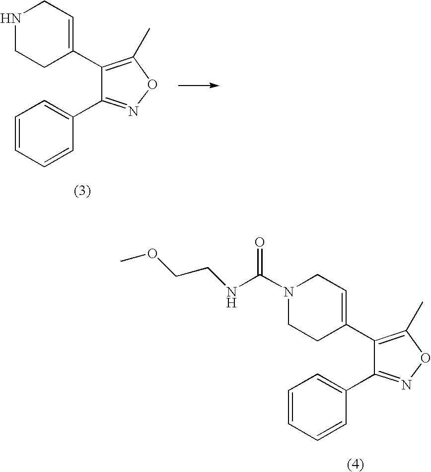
C1N(C(NCCOC)=O)CCC(C2=C(C)ON=C2C2=CC=CC=C2)=C1.C1NCCC(C2=C(C)ON=C2C2=CC=CC=C2)=C1
